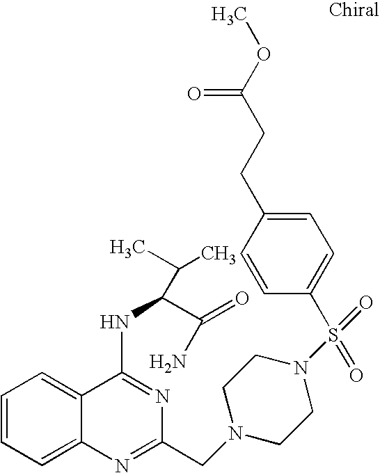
C1=CC=C2C(=C1)C(NC(C(=O)N)C(C)C)=NC(CN1CCN(S(C3=CC=C(CCC(OC)=O)C=C3)(=O)=O)CC1)=N2
